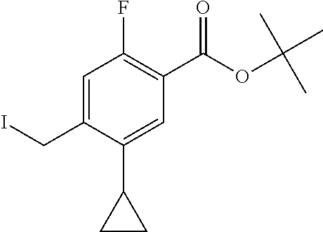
C1=C(CI)C(C2CC2)=CC(C(OC(C)(C)C)=O)=C1F
